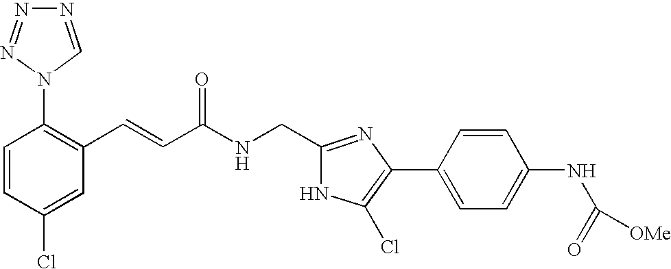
C1=CC(Cl)=CC(C=CC(NCC2=NC(C3=CC=C(NC([OMe])=O)C=C3)=C(Cl)N2)=O)=C1N1C=NN=N1
